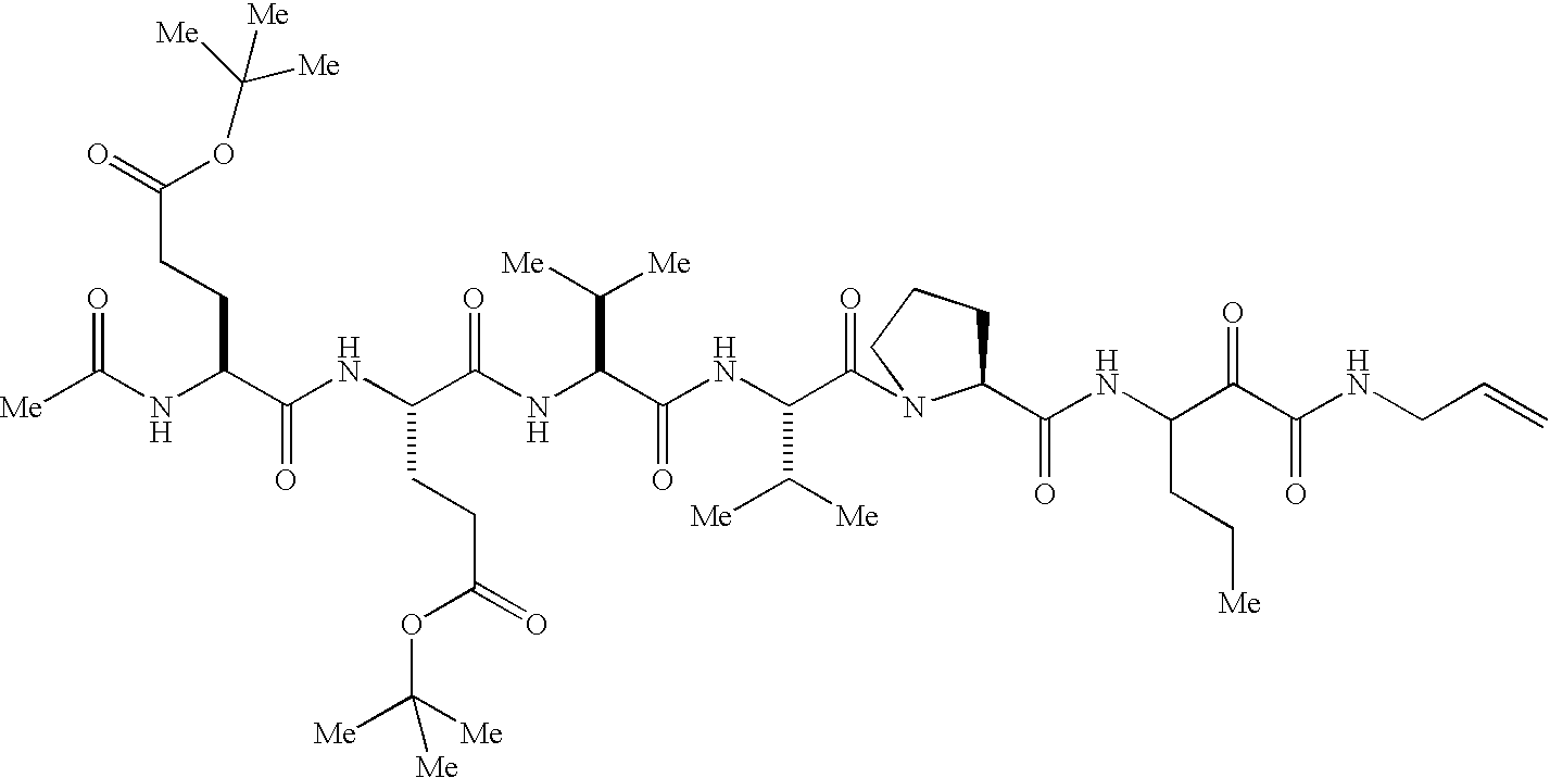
[Me]C(NC(C(NC(C(NC(C(NC(C(=O)N1C(C(NC(C(C(NCC=C)=O)=O)CC[Me])=O)CCC1)C([Me])[Me])=O)C([Me])[Me])=O)CCC(=O)OC([Me])([Me])[Me])=O)CCC(=O)OC([Me])([Me])[Me])=O
